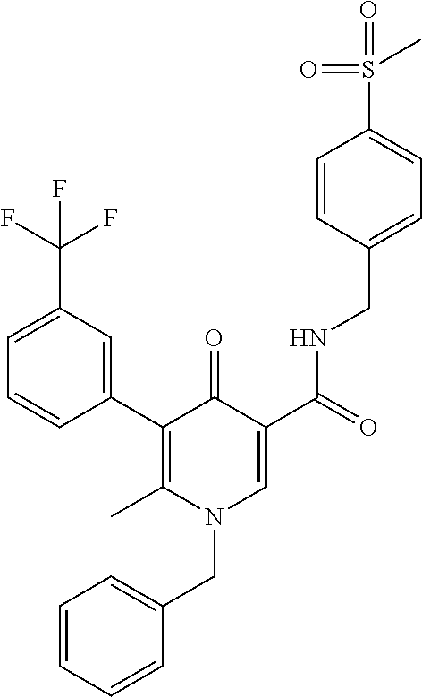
C1=CC(C2=C(C)N(CC3=CC=CC=C3)C=C(C(=O)NCC3=CC=C(S(=O)(=O)C)C=C3)C2=O)=CC(C(F)(F)F)=C1
